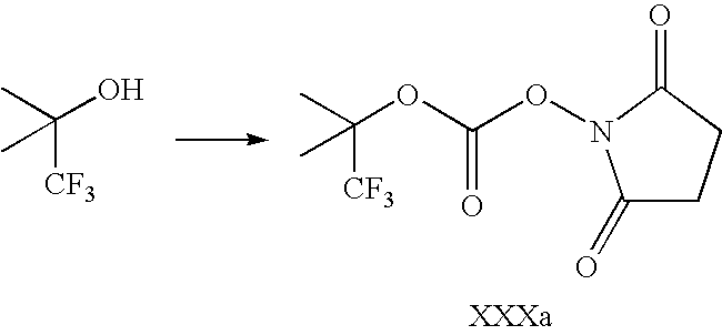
OC([CF3])(C)C.O(C([CF3])(C)C)C(=O)ON1C(=O)CCC1=O
